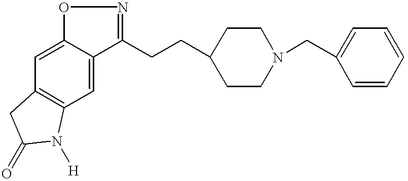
C1(CCC2CCN(CC3=CC=CC=C3)CC2)=NOC2=CC3=C(C=C12)N([H])C(=O)C3
